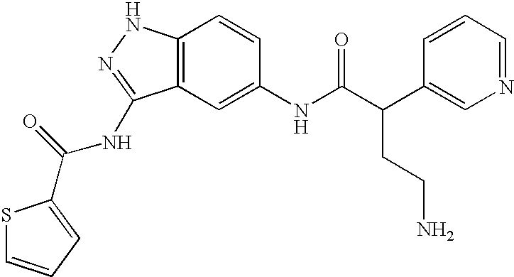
C12=C(C=C(NC(C(C3=CN=CC=C3)CCN)=O)C=C1)C(NC(=O)C1=CC=CS1)=NN2
